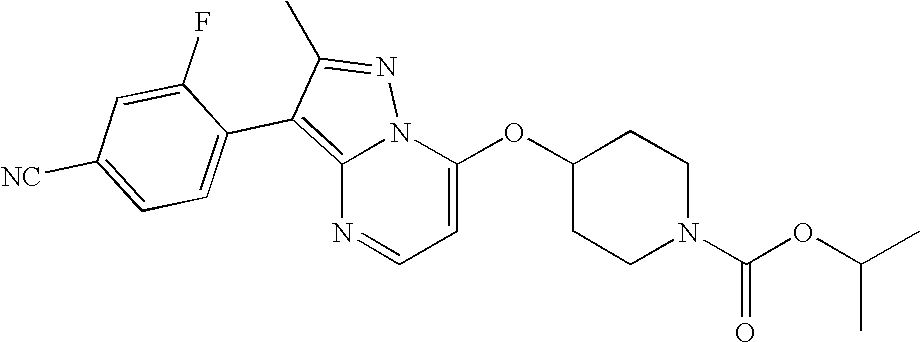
C12=C(C3=CC=C([NC])C=C3F)C(C)=NN1C(OC1CCN(C(OC(C)C)=O)CC1)=CC=N2
